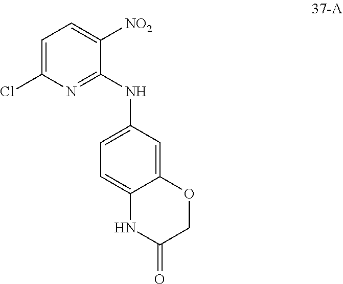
C1=C(Cl)N=C(NC2=CC=C3C(=C2)OCC(=O)N3)C([NO2])=C1
